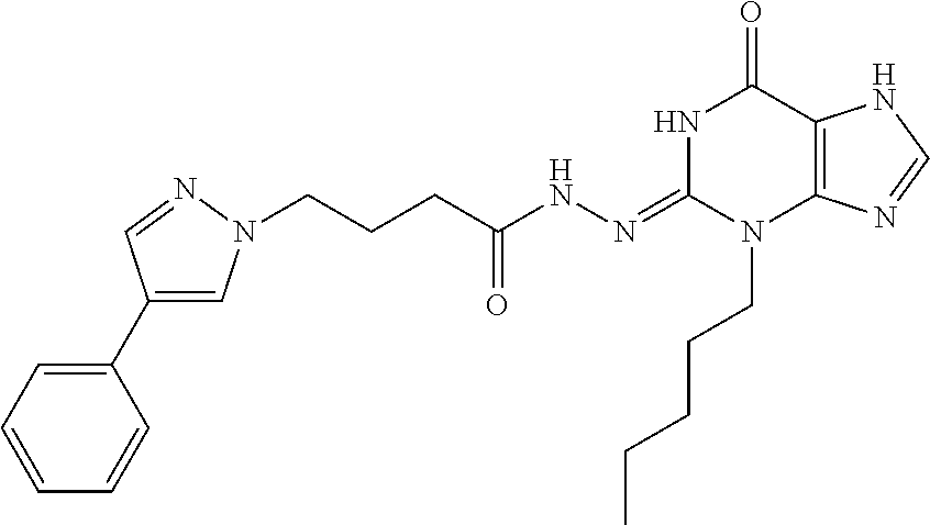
N1C(=NNC(CCCN2C=C(C3=CC=CC=C3)C=N2)=O)N(CCCCC)C2=C(C1=O)NC=N2
